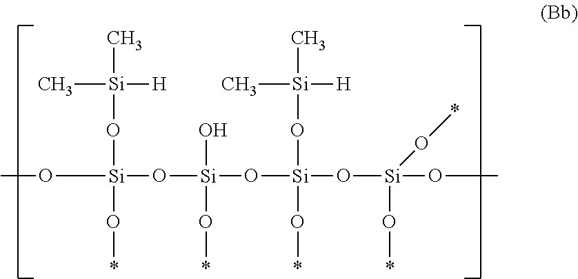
CO[Si](O*)(O[Si](C)(C)[H])O[Si](O)(O*)O[Si](O*)(O[Si](O*)(OC)O*)O[Si](C)([H])C
